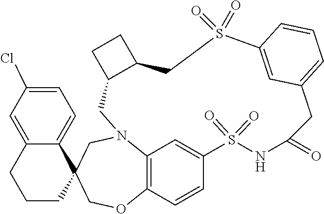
C1N2C3=C(C=CC(=C3)S(=O)(=O)NC(=O)CC3=CC=CC(=C3)S(=O)(=O)CC3C1CC3)OCC1(C3=CC=C(Cl)C=C3CCC1)C2
